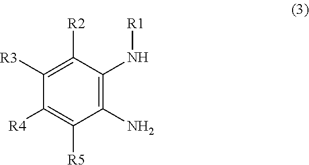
C1([R3])=C([R2])C(N[R1])=C(N)C([R5])=C1[R4]
